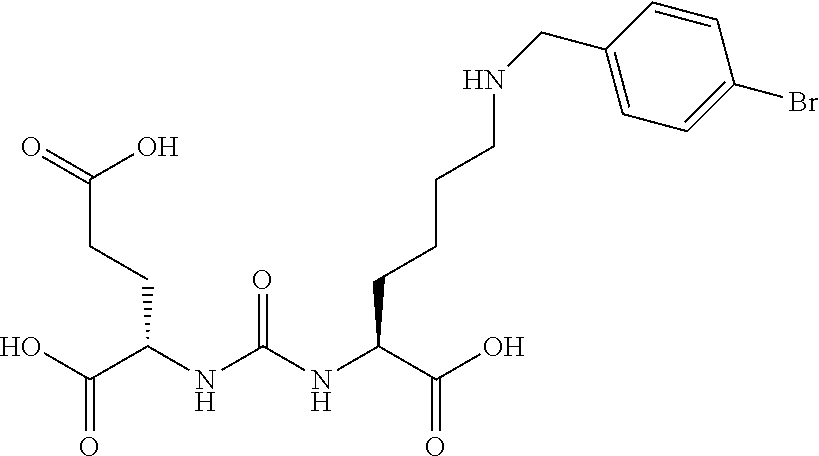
OC(C(NC(NC(C(O)=O)CCCCNCC1=CC=C(Br)C=C1)=O)CCC(=O)O)=O
